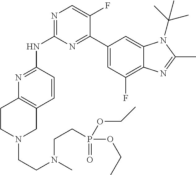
N1=C(NC2=NC=C(F)C(C3=CC(F)=C4C(=C3)N(C(C)(C)C)C(C)=N4)=N2)C=CC2=C1CCN(CCN(C)CCP(=O)(OCC)OCC)C2
